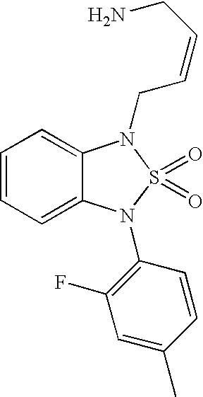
C1=CC=C2C(=C1)N(CC=CCN)S(=O)(=O)N2C1=C(F)C=C(C)C=C1
